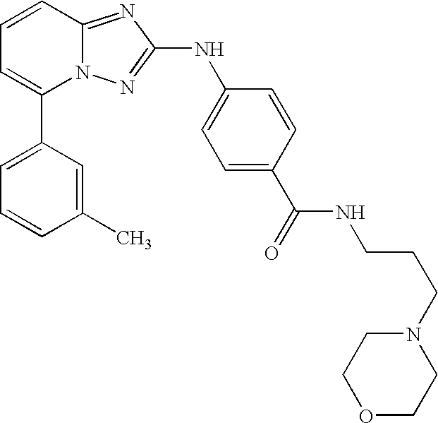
C1(C2=CC=CC(C)=C2)=CC=CC2=NC(NC3=CC=C(C(NCCCN4CCOCC4)=O)C=C3)=NN12
